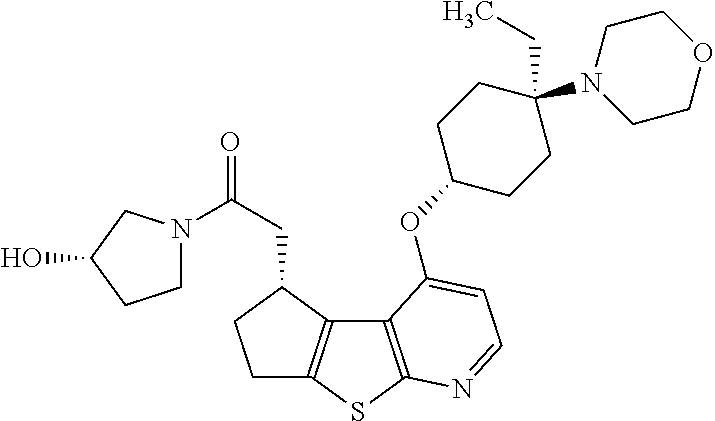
C1C2=C(C(CC(=O)N3CCC(O)C3)C1)C1=C(S2)N=CC=C1OC1CCC(N2CCOCC2)(CC)CC1
